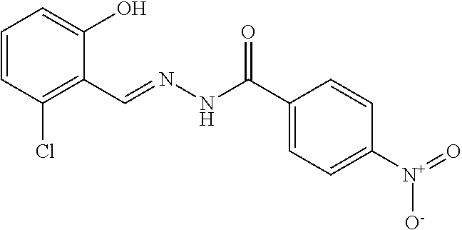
C1=CC(Cl)=C(C=NNC(C2=CC=C([N+](=O)[O-])C=C2)=O)C(O)=C1
